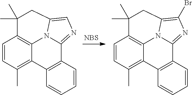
[NBS].C1=CC(C)=C2C3=C1C(C)(C)CC1=C(Br)N=C(C4=C2C=CC=C4)N31.C1=CC(C)=C2C3=C1C(C)(C)CC1=CN=C(C4=C2C=CC=C4)N31
